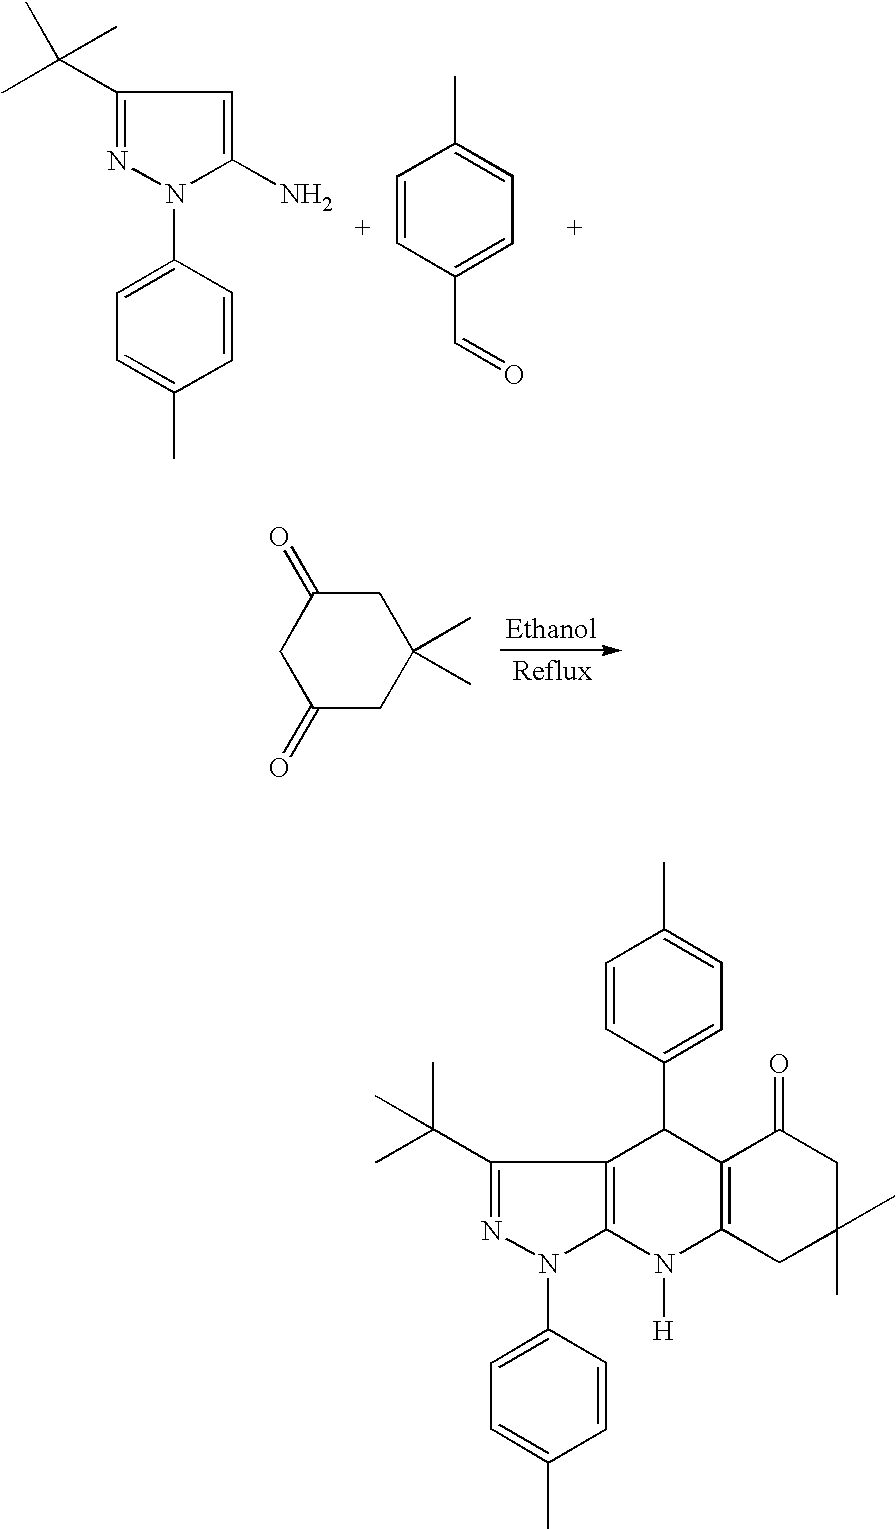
C1(C(C)(C)C)=NN(C2=CC=C(C)C=C2)C(N)=C1.C1=CC(C=O)=CC=C1C.C1(=O)CC(C)(C)CC(=O)C1.C1(C(C)(C)C)=NN(C2=CC=C(C)C=C2)C2=C1C(C1=CC=C(C)C=C1)C1=C(N2[H])CC(C)(C)CC1=O
